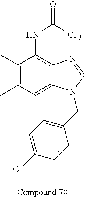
C1(C)=C(C)C=C2C(=C1NC(=O)[CF3])N=CN2CC1=CC=C(Cl)C=C1
